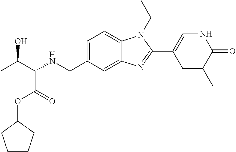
C12=CC(CNC(C(C)O)C(OC3CCCC3)=O)=CC=C1N(CC)C(C1=CNC(=O)C(C)=C1)=N2
